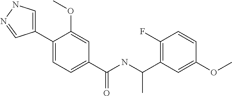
C1=C(C2=CC=C(C(NC(C3=C(F)C=CC(OC)=C3)C)=O)C=C2OC)C=NN1
